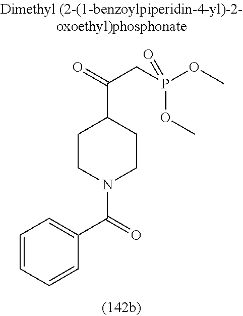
C1=CC=CC(C(N2CCC(C(=O)CP(OC)(OC)=O)CC2)=O)=C1
